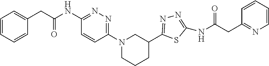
N1(C2=NN=C(NC(CC3=CC=CC=C3)=O)C=C2)CCCC(C2=NN=C(NC(CC3=NC=CC=C3)=O)S2)C1
